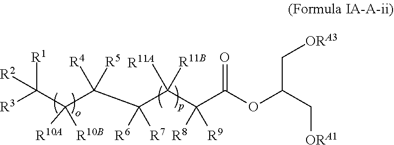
C(C(C(C(C(C(C(OC(C[ORA1])C[ORA3])=O)([R8])[R9])([R11B])[R11A])([R6])[R7])([R4])[R5])([R10A])[R10B])([R3])([R1])[R2]
